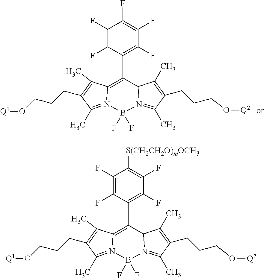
N12=C(C)C(CCCO[Q1])=C(C)C1=C(C1=C(F)C(F)=C([S(CH2CH2O)mOCH3])C(F)=C1F)C1N(=C(C)C(CCCO[Q2])=C1C)B2(F)F.N12=C(C)C(CCCO[Q1])=C(C)C1=C(C1=C(F)C(F)=C(F)C(F)=C1F)C1N(=C(C)C(CCCO[Q2])=C1C)B2(F)F
